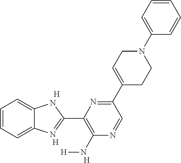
C1=CC=C2C(=C1)NC(C1=C(N[H])N=CC(C3=CCN(C4=CC=CC=C4)CC3)=N1)=N2.[H].[H].[H]
